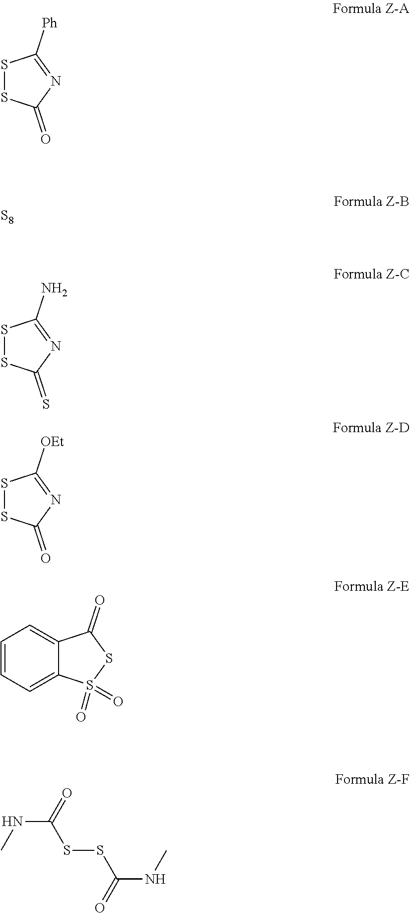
S1SC(=O)N=C1[Ph].[S8].S1SC(=S)N=C1N.S1SC(=O)N=C1[OEt].C12=CC=CC=C1S(=O)(=O)SC2=O.C(NC)(SSC(=O)NC)=O
